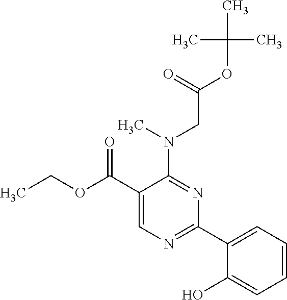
CCOC(C1=CN=C(C2=CC=CC=C2O)N=C1N(CC(=O)OC(C)(C)C)C)=O
